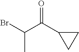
C(C(C1CC1)=O)(Br)C
